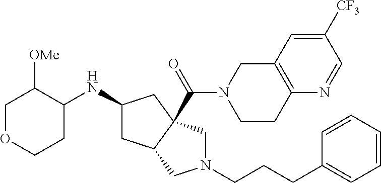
C1OCCC(NC2CC3C(C(N4CCC5=C(C4)C=C([CF3])C=N5)=O)(C2)CN(CCCC2=CC=CC=C2)C3)C1[OMe]
